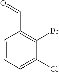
C1=CC=C(Cl)C(Br)=C1C=O
